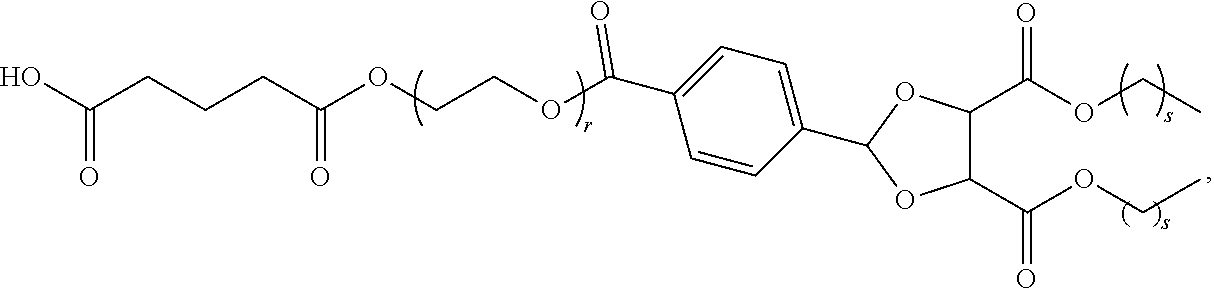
OC(CCCC(OCCOC(C1=CC=C(C2OC(C(OCC)=O)C(C(OCC)=O)O2)C=C1)=O)=O)=O
